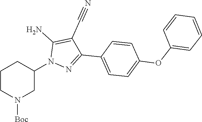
C1CN([Boc])CC(N2N=C(C3=CC=C(OC4=CC=CC=C4)C=C3)C(C#N)=C2N)C1
